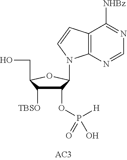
C1(OP([H])(O)=O)C([TBSO])C(CO)OC1N1C2=C(C([NHBz])=NC=N2)C=C1
